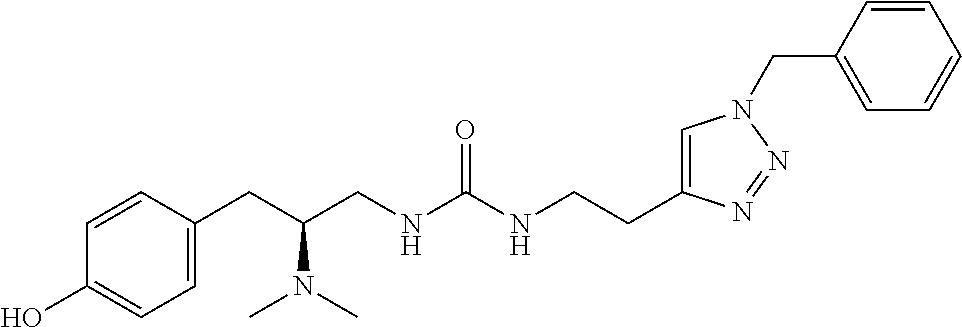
C1(CC(CNC(NCCC2=CN(CC3=CC=CC=C3)N=N2)=O)N(C)C)=CC=C(O)C=C1
